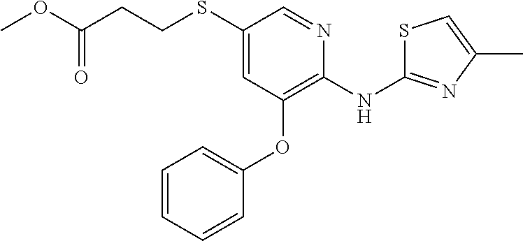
C1=CC=CC(OC2=C(NC3=NC(C)=CS3)N=CC(SCCC(OC)=O)=C2)=C1
